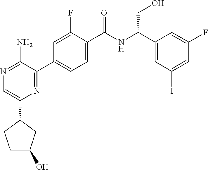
N1=C(N)C(C2=CC=C(C(NC(C3=CC(I)=CC(F)=C3)CO)=O)C(F)=C2)=NC(C2CCC(O)C2)=C1
